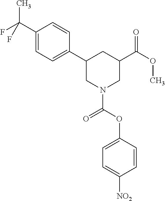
C1(C(F)(C)F)=CC=C(C2CN(C(OC3=CC=C([NO2])C=C3)=O)CC(C(OC)=O)C2)C=C1
